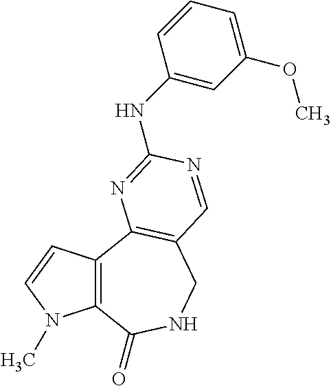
C12=C(C3=C(CNC1=O)C=NC(NC1=CC(OC)=CC=C1)=N3)C=CN2C
